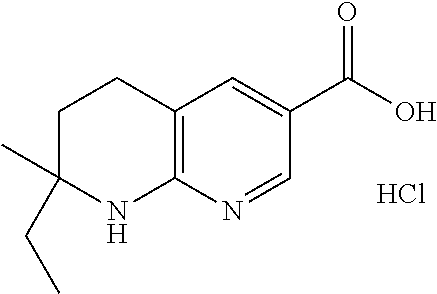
C1C(C)(CC)NC2=C(C1)C=C(C(O)=O)C=N2.Cl
